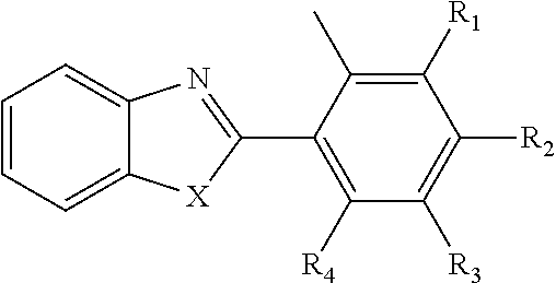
C1([R1])=C(C)C(C2=NC3=CC=CC=C3[X]2)=C([R4])C([R3])=C1[R2]
